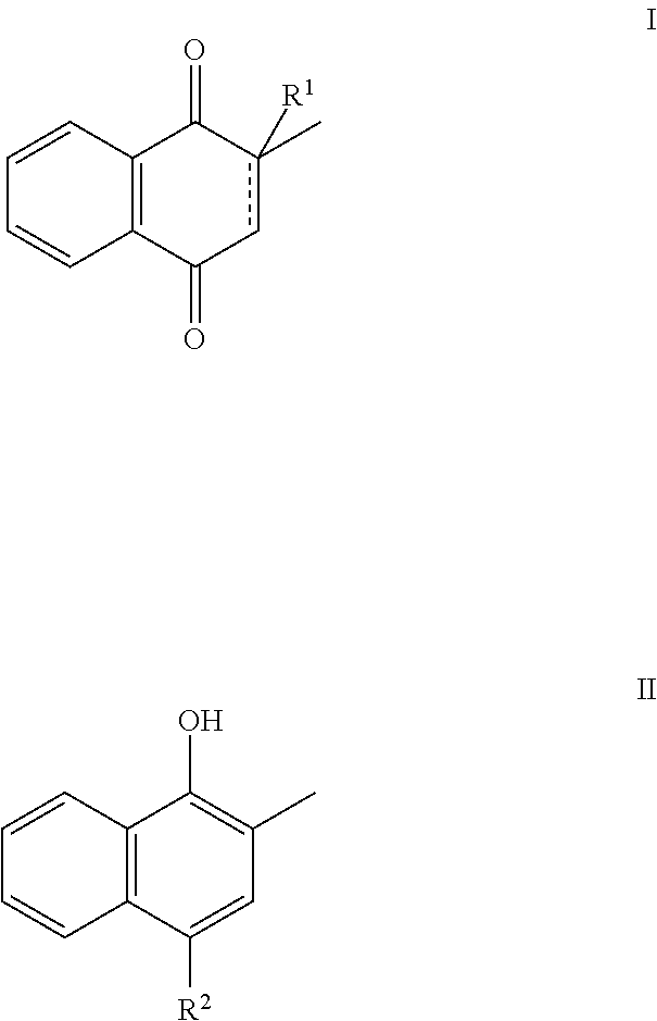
C12=C(C=CC=C1)C(=O)c(C)([R1])cC2=O.C12=C(C([R2])=CC(C)=C1O)C=CC=C2
